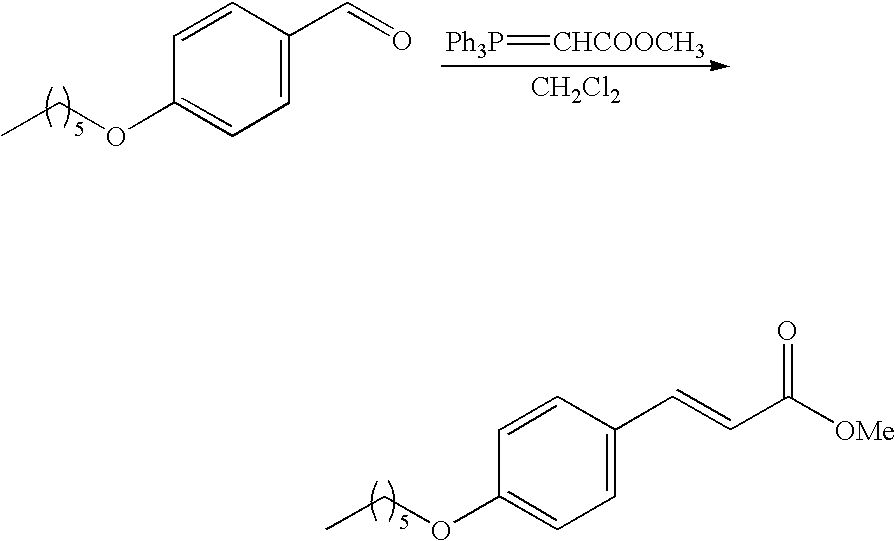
C1=CC(C=CC([OMe])=O)=CC=C1OCC.C1=CC(C=O)=CC=C1OCC.[Ph3P]=[CHCOOCH3].[CH2Cl2]
